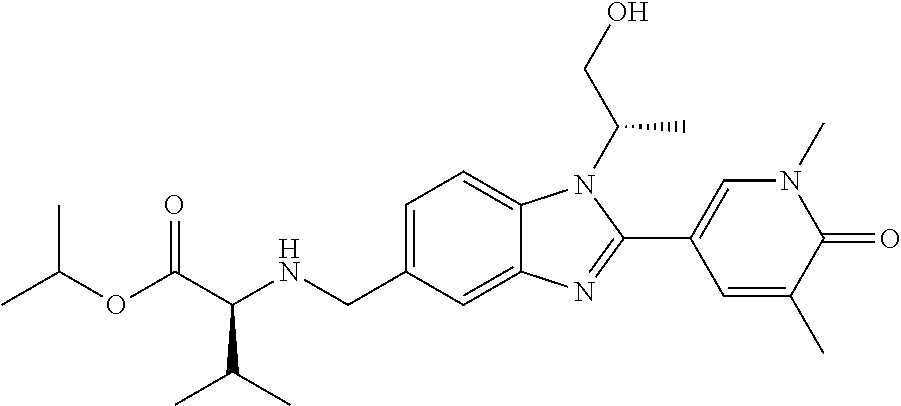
C1=C(CNC(C(OC(C)C)=O)C(C)C)C=C2C(=C1)N(C(CO)C)C(C1=CN(C)C(=O)C(C)=C1)=N2
